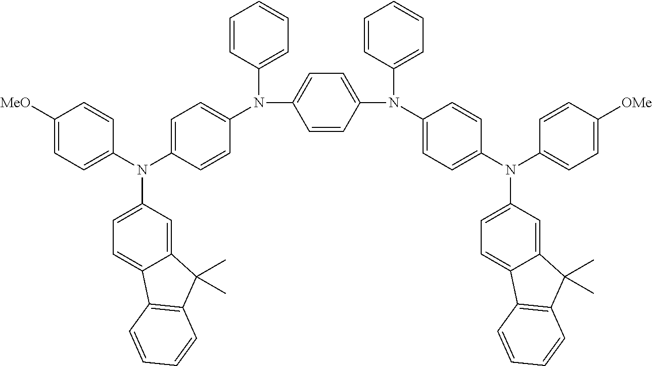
N(C1=CC=C(N(C2=CC=C(N(C3=CC=C([OMe])C=C3)C3=CC=C4C(=C3)C(C)(C)C3=C4C=CC=C3)C=C2)C2=CC=CC=C2)C=C1)(C1=CC=C(N(C2=CC=C([MeO])C=C2)C2=CC=C3C(=C2)C(C)(C)C2=C3C=CC=C2)C=C1)C1=CC=CC=C1
